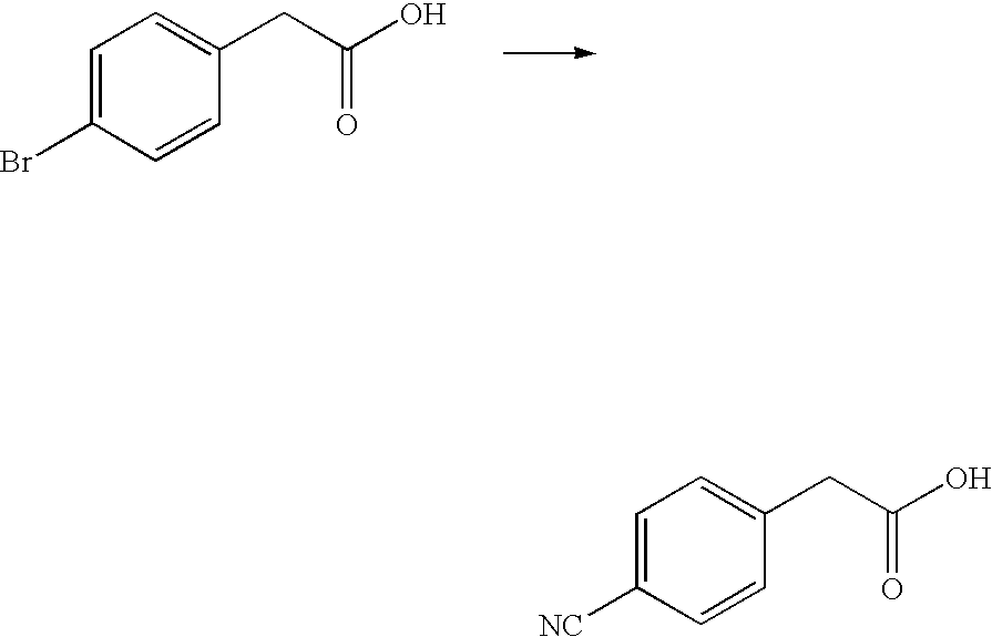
C1=C(Br)C=CC(CC(O)=O)=C1.C1=C([NC])C=CC(CC(O)=O)=C1
